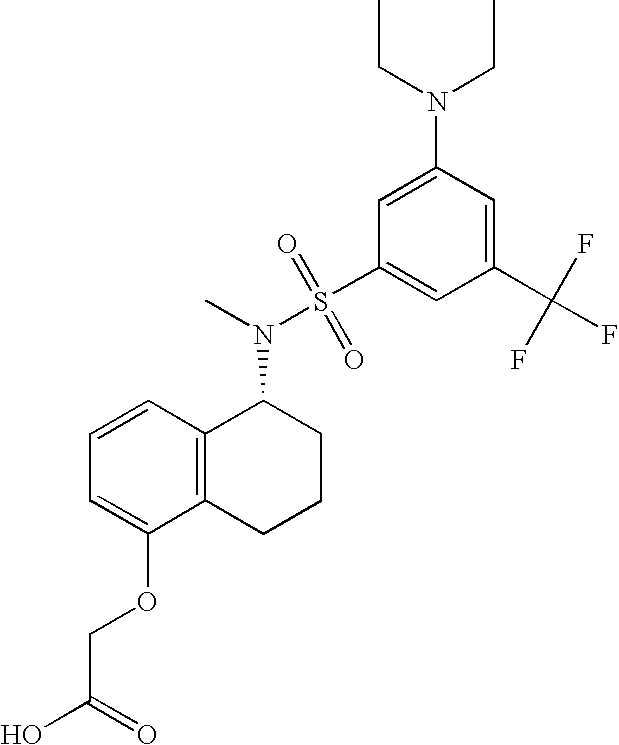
C1=CC=C(OCC(O)=O)C2=C1C(N(S(C1=CC(C(F)(F)F)=CC(N(CC)CC)=C1)(=O)=O)C)CCC2
